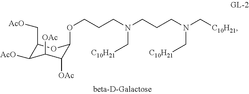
O(CCCN(CCCN(C[C10H21])C[C10H21])C[C10H21])C1C([OAc])C([OAc])C([AcO])C(C[AcO])O1
